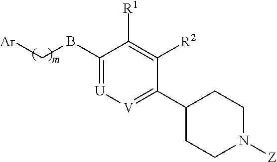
C1(BC[Ar])=[U][V]=C(C2CCN([Z])CC2)C([R2])=C1[R1]
